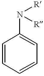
C1=CC=CC=C1N([R])[R]
